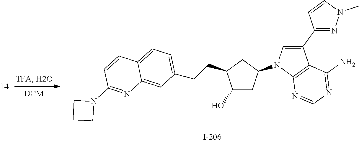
C1(O)CC(N2C3=C(C(C4=NN(C)C=C4)=C2)C(N)=NC=N3)CC1CCC1=CC=C2C(=C1)N=C(N1CCC1)C=C2
